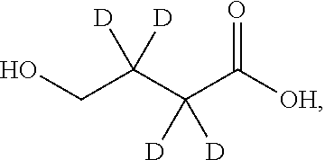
OCC(C(C([OH])=O)([D])[D])([D])[D]
